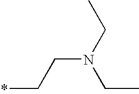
C(N(CC)CC)C*
